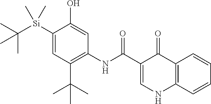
C([Si](C1=CC(C(C)(C)C)=C(NC(=O)C2=CNC3=C(C2=O)C=CC=C3)C=C1O)(C)C)(C)(C)C
